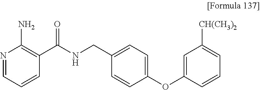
N1=CC=CC(C(NCC2=CC=C(OC3=CC([CH(CH3)2])=CC=C3)C=C2)=O)=C1N
